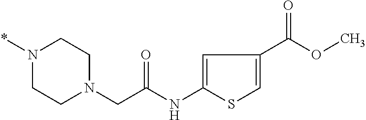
N1(*)CCN(CC(NC2=CC(C(OC)=O)=CS2)=O)CC1
